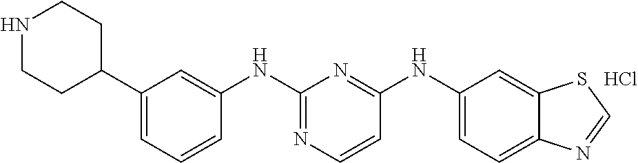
C1(NC2=NC(NC3=CC(C4CCNCC4)=CC=C3)=NC=C2)=CC=C2C(=C1)SC=N2.Cl
